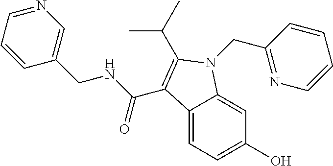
C12=CC=C(O)C=C1N(CC1=NC=CC=C1)C(C(C)C)=C2C(NCC1=CN=CC=C1)=O
